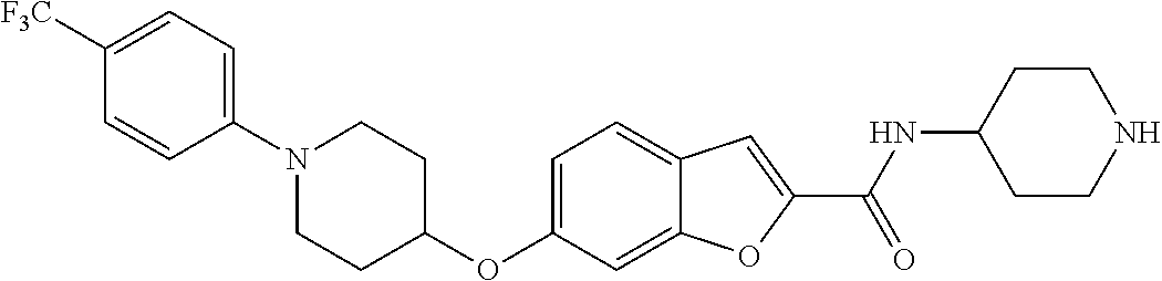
C1=C(OC2CCN(C3=CC=C([F3C])C=C3)CC2)C=C2C(=C1)C=C(C(=O)NC1CCNCC1)O2
